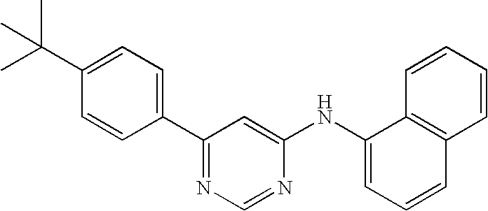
CC(C1=CC=C(C2=NC=NC(NC3=CC=CC4=C3C=CC=C4)=C2)C=C1)(C)C
